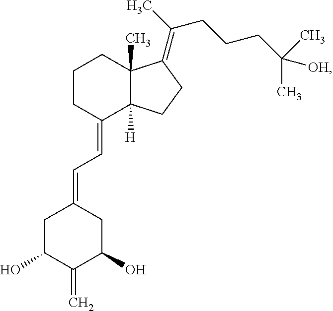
C1CC(=CC=C2CC(O)C(=C)C(O)C2)C2([H])C(C)(C1)C(=C(C)CCCC(C)([OH])C)CC2
